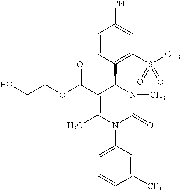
C1(C(OCCO)=O)=C(C)N(C2=CC=CC([CF3])=C2)C(=O)N(C)C1C1=C(S(C)(=O)=O)C=C([CN])C=C1
